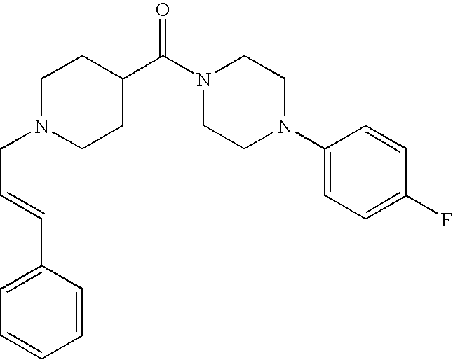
C1N(CC=CC2=CC=CC=C2)CCC(C(N2CCN(C3=CC=C(F)C=C3)CC2)=O)C1
